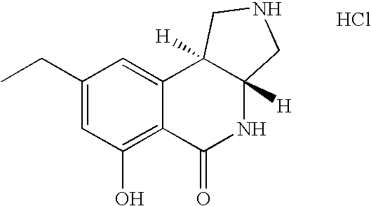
C1(CC)=CC(O)=C2C(=C1)C1([H])C([H])(NC2=O)CNC1.Cl
